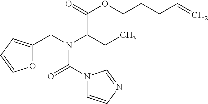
O1C(CN(C(CC)C(=O)OCCCC=C)C(N2C=CN=C2)=O)=CC=C1
